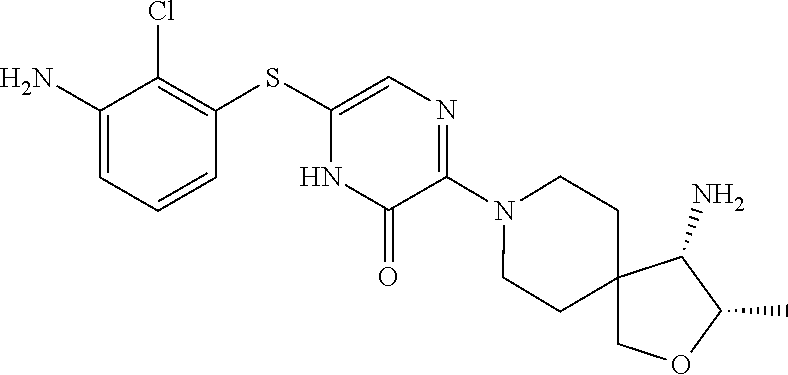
N1(C2=NC=C(SC3=C(Cl)C(N)=CC=C3)NC2=O)CCC2(CC1)COC(C)C2N
